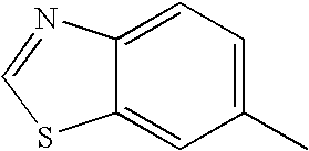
C12=CC=C(C)C=C1SC=N2
